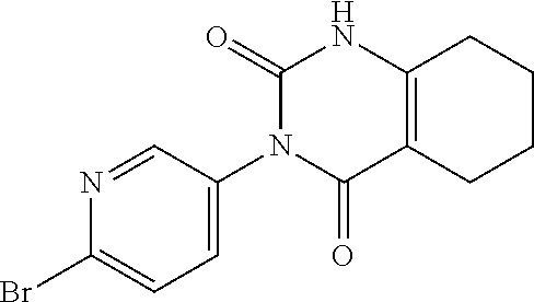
C1(=O)N(C2=CC=C(Br)N=C2)C(=O)C2=C(N1)CCCC2
